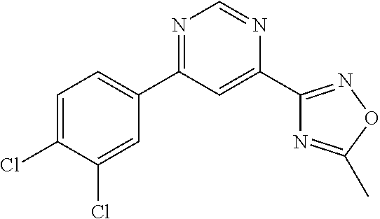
C1=C(Cl)C(Cl)=CC(C2=NC=NC(C3=NOC(C)=N3)=C2)=C1
